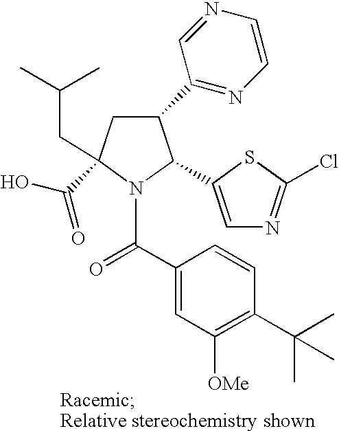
C1(C2=NC=CN=C2)CC(C(O)=O)(CC(C)C)N(C(C2=CC([OMe])=C(C(C)(C)C)C=C2)=O)C1C1=CN=C(Cl)S1
